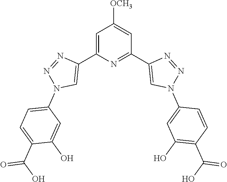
C1=C(C2=CN(C3=CC=C(C(O)=O)C(O)=C3)N=N2)N=C(C2=CN(C3=CC(O)=C(C(O)=O)C=C3)N=N2)C=C1[OCH3]
